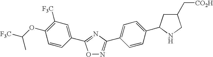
O1N=C(C2=CC=C(C3CC(C[CO2H])CN3)C=C2)N=C1C1=CC([F3C])=C(OC(C)[F3C])C=C1
